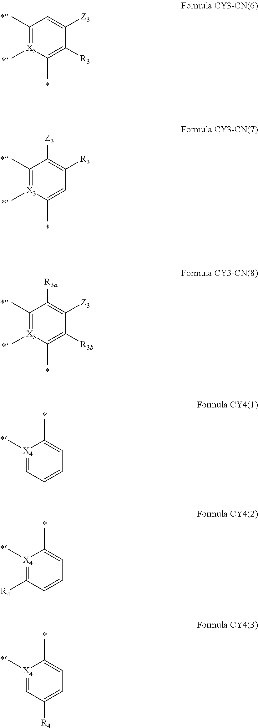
C1(C)=[X3](C)C(C)=C([R3])C([Z3])=C1.C1(C)=[X3](C)C(C)=CC([R3])=C1[Z3].C1(C)=[X3](C)C(C)=C([R3b])C([Z3])=C1[R3a].[X4]1(C)=CC=CC=C1C.[X4]1(C)=C([R4])C=CC=C1C.[X4]1(C)=CC([R4])=CC=C1C
